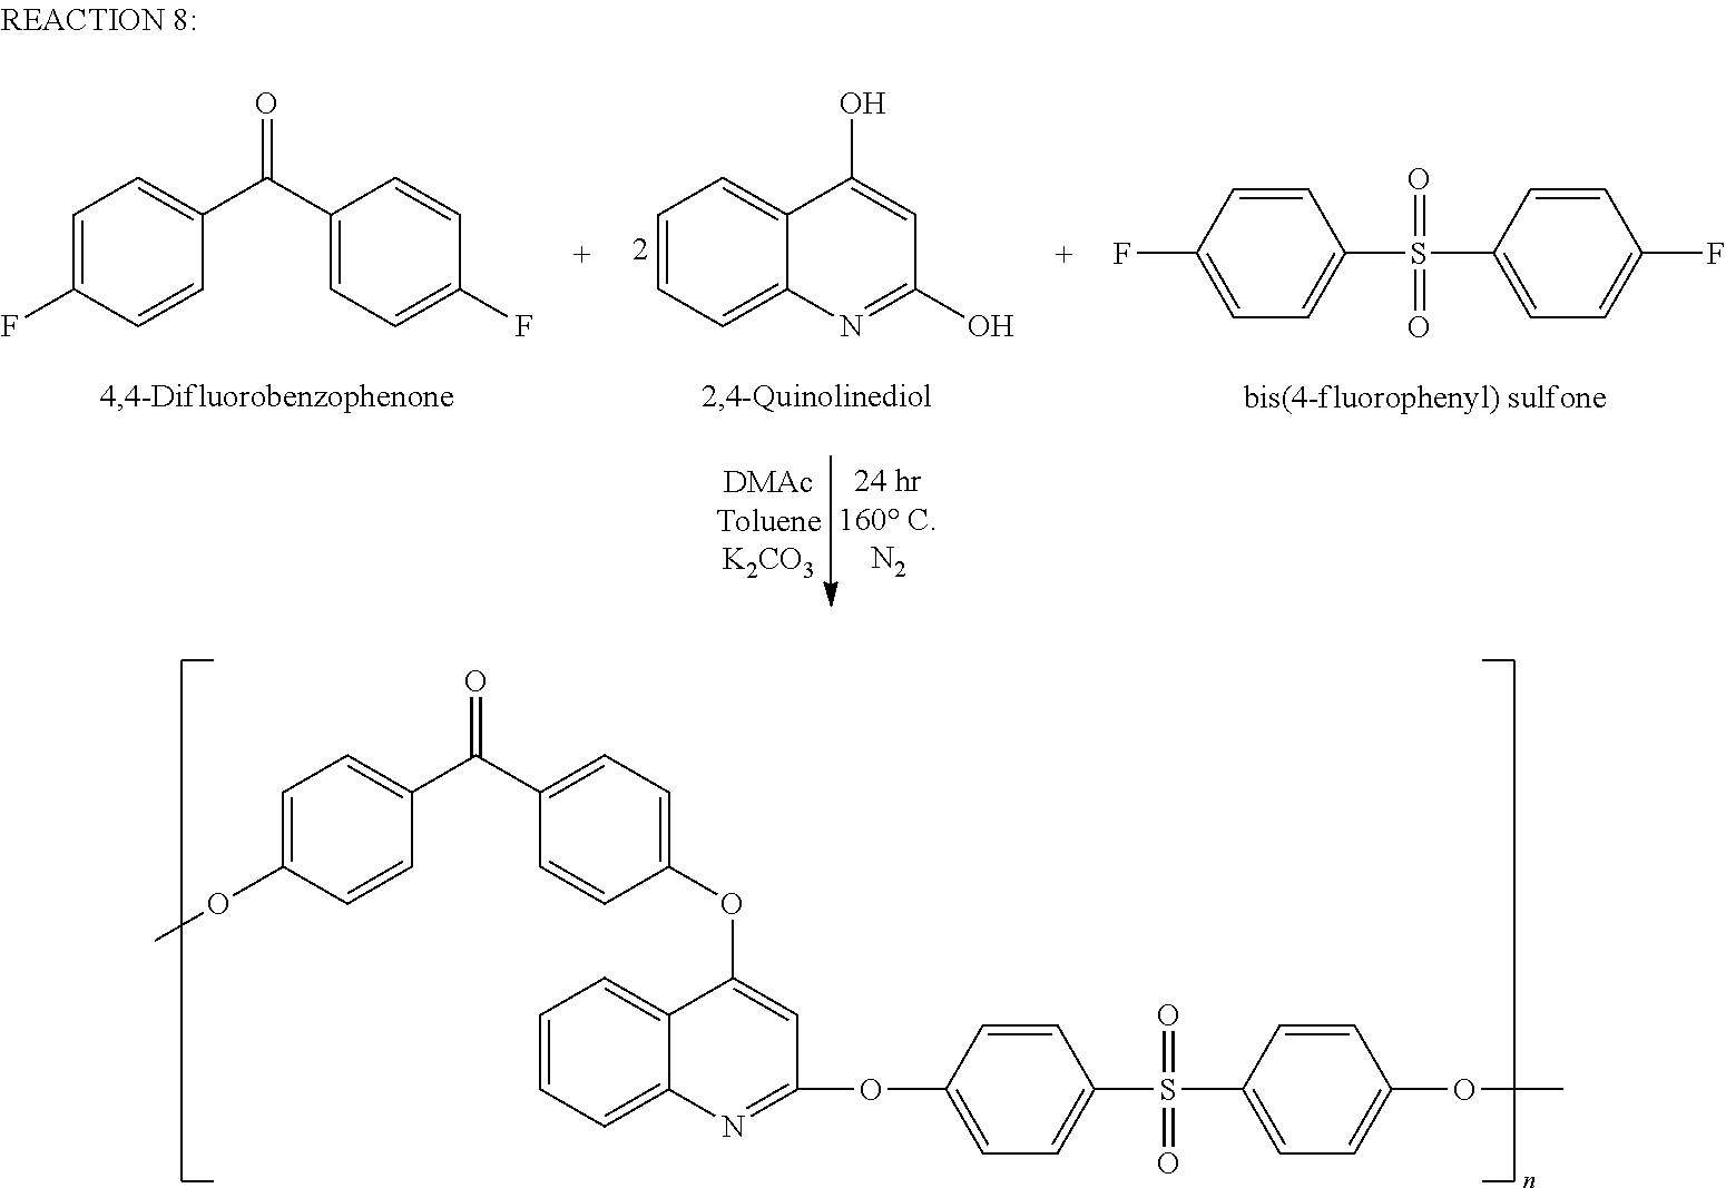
C1=C(F)C=CC(C(C2=CC=C(F)C=C2)=O)=C1.C1=CC(F)=CC=C1S(C1=CC=C(F)C=C1)(=O)=O.C1=CC=C2C(=C1)C(O)=CC(O)=N2.C1=C(OC)C=CC(C(C2=CC=C(OC3=CC(OC4=CC=C(S(C5=CC=C(OC)C=C5)(=O)=O)C=C4)=NC4=CC=CC=C43)C=C2)=O)=C1
